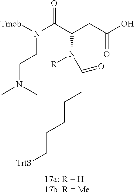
[Tmob]N(C(C(CC(O)=O)N(C(CCCCC[TrtS])=O)[R])=O)CCN(C)C
